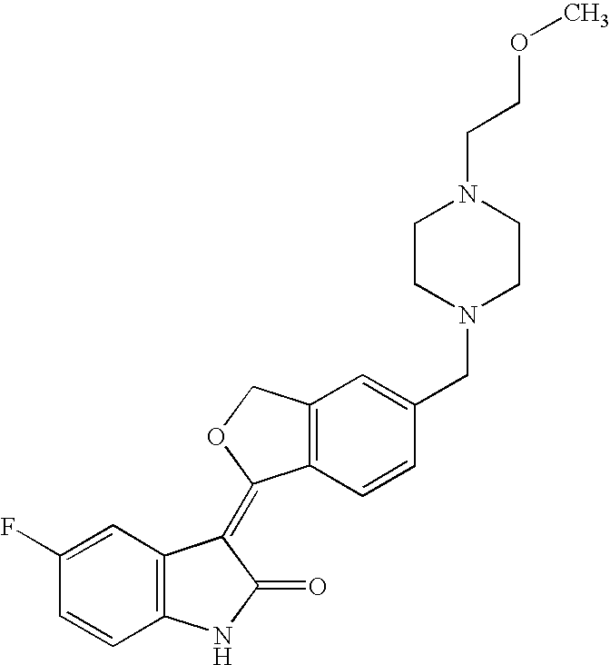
C1=C(F)C=CC2=C1C(=C1C3=C(C=C(CN4CCN(CCOC)CC4)C=C3)CO1)C(=O)N2
